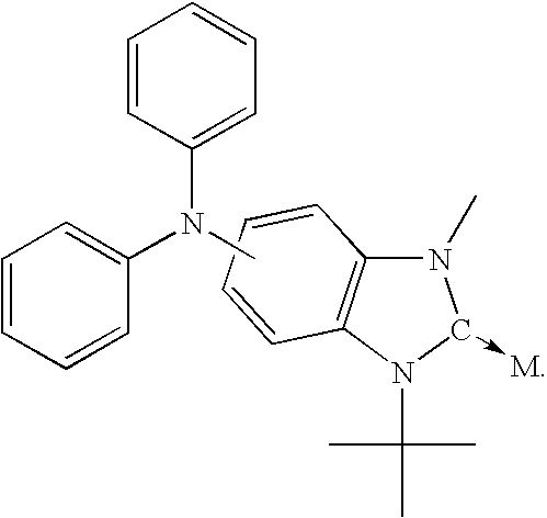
C1=CC=CC(N(C2=CC=CC=C2)C)=C1.N1(C)C2=C(N(C(C)(C)C)C1->[M])C=CC=C2
